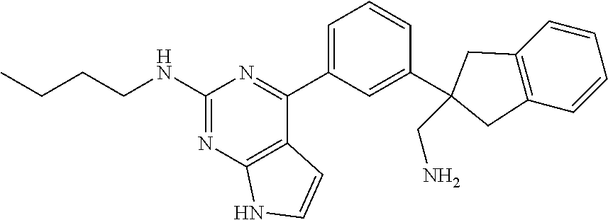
C1=C(C2=NC(NCCCC)=NC3=C2C=CN3)C=C(C2(CN)CC3=C(C=CC=C3)C2)C=C1
